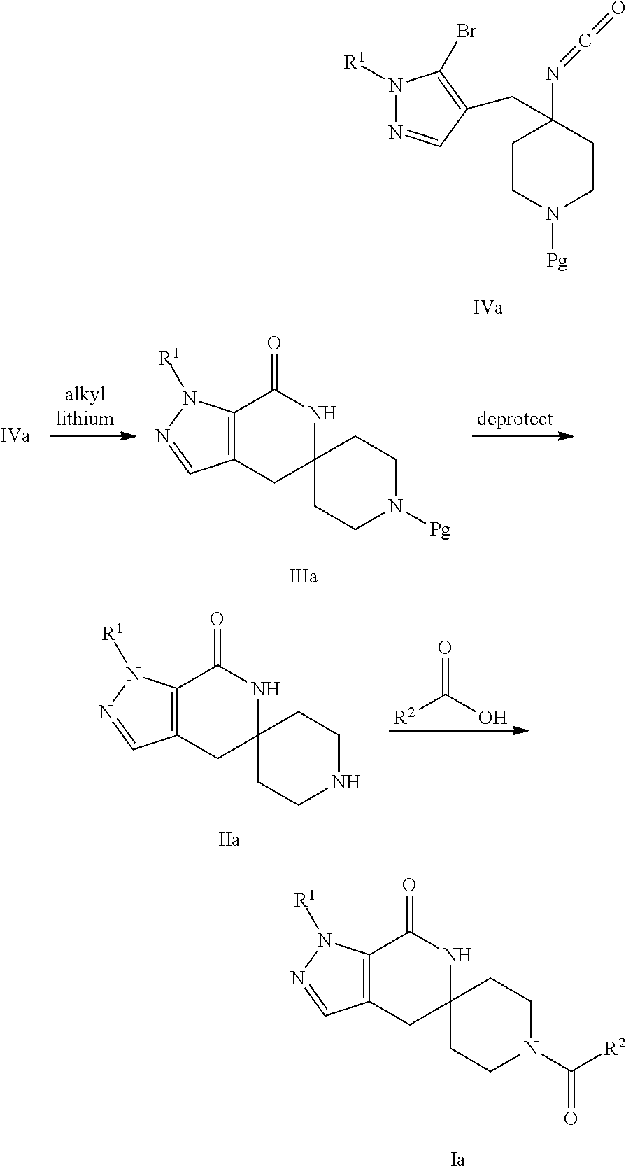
C12=C(N([R1])N=C1)C(=O)NC1(C2)CCN([Pg])CC1.C12=C(N([R1])N=C1)C(=O)NC1(C2)CCN(C([R2])=O)CC1.N1([R1])N=CC(CC2(N=C=O)CCN([Pg])CC2)=C1Br.C12=C(N([R1])N=C1)C(=O)NC1(C2)CCNCC1.[R2]C(O)=O
